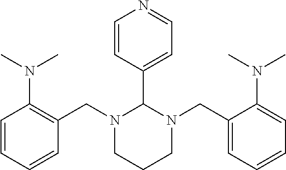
N1(CC2=C(N(C)C)C=CC=C2)CCCN(CC2=CC=CC=C2N(C)C)C1C1=CC=NC=C1
